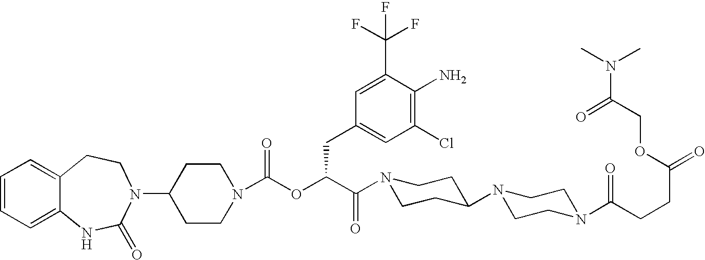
C1=CC=C2C(=C1)CCN(C1CCN(C(OC(C(N3CCC(N4CCN(C(CCC(=O)OCC(N(C)C)=O)=O)CC4)CC3)=O)CC3=CC(Cl)=C(N)C(C(F)(F)F)=C3)=O)CC1)C(=O)N2
